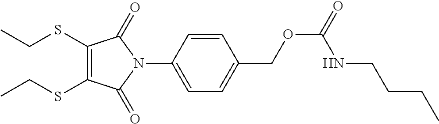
S(C1=C(SCC)C(=O)N(C2=CC=C(COC(=O)NCCCC)C=C2)C1=O)CC
